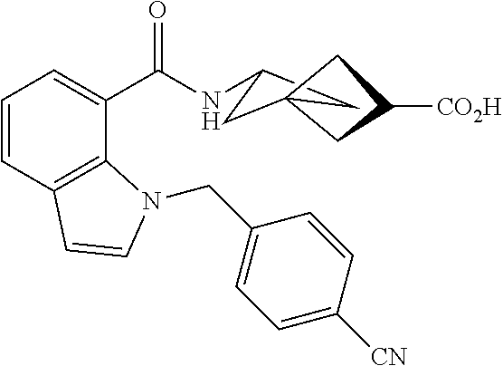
C1=CC2=C(C(C(NC3CC4(C3)CC([CO2H])C4)=O)=C1)N(CC1=CC=C([CN])C=C1)C=C2
